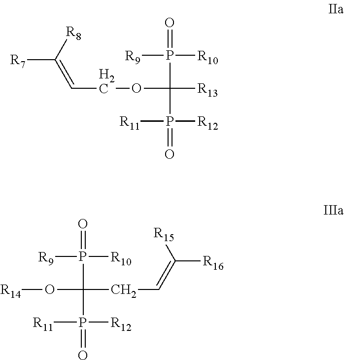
P(C([R13])(P([R11])(=O)[R12])OCC=C([R8])[R7])(=O)([R10])[R9].P(C(CC=C([R16])[R15])(P([R11])(=O)[R12])O[R14])(=O)([R10])[R9]
